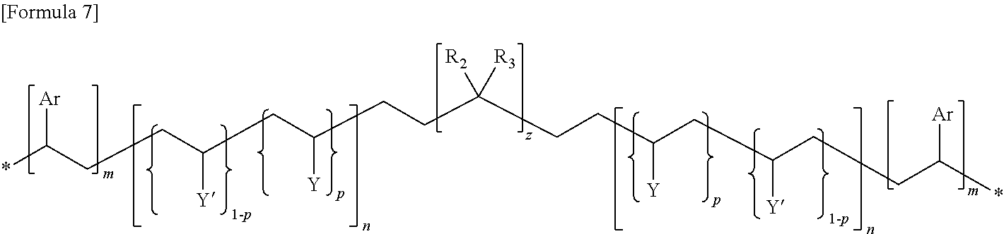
*C(CCC(CC(CCC(CCC(CC(CCC(*)[Ar])[Y])[Y])([R2])[R3])[Y])[Y])[Ar]
